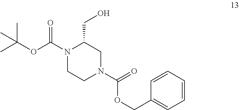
CC(OC(N1CCN(C(=O)OCC2=CC=CC=C2)CC1CO)=O)(C)C
